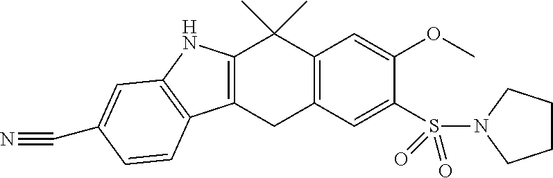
C12=C(CC3=C(C1(C)C)C=C(OC)C(S(N1CCCC1)(=O)=O)=C3)C1=C(N2)C=C(C#N)C=C1
